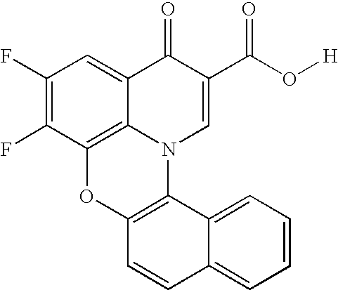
C1(F)=C(F)C2=C3C(=C1)C(=O)C(C(O[H])=O)=CN3C1=C(O2)C=CC2=CC=CC=C12
